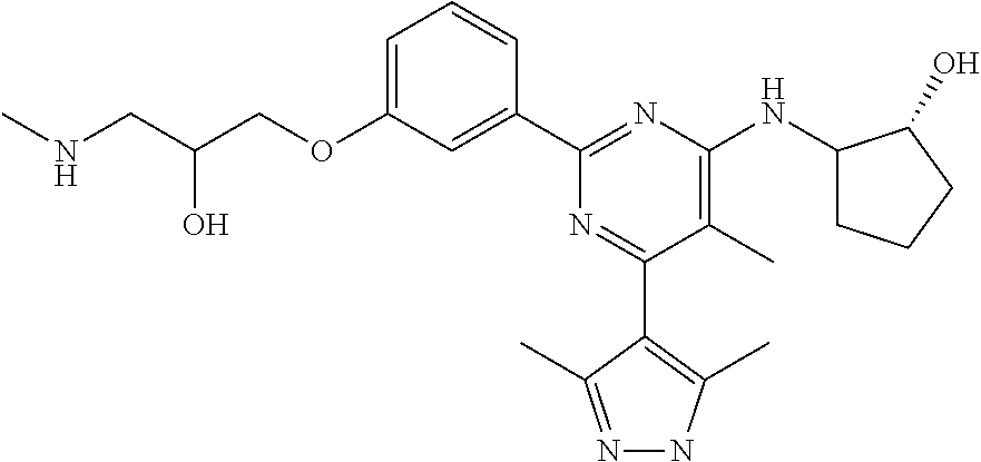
C1=C(OCC(CNC)O)C=C(C2=NC(NC3CCCC3O)=C(C)C(C3=C(C)NN=C3C)=N2)C=C1
